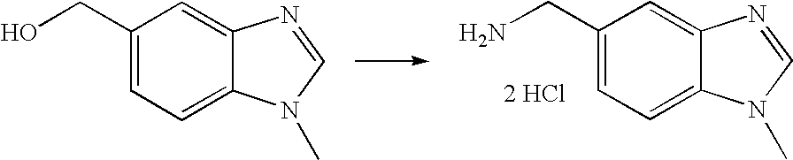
NCC1=CC=C2C(=C1)N=CN2C.[2 HCl].OCC1=CC=C2C(=C1)N=CN2C
